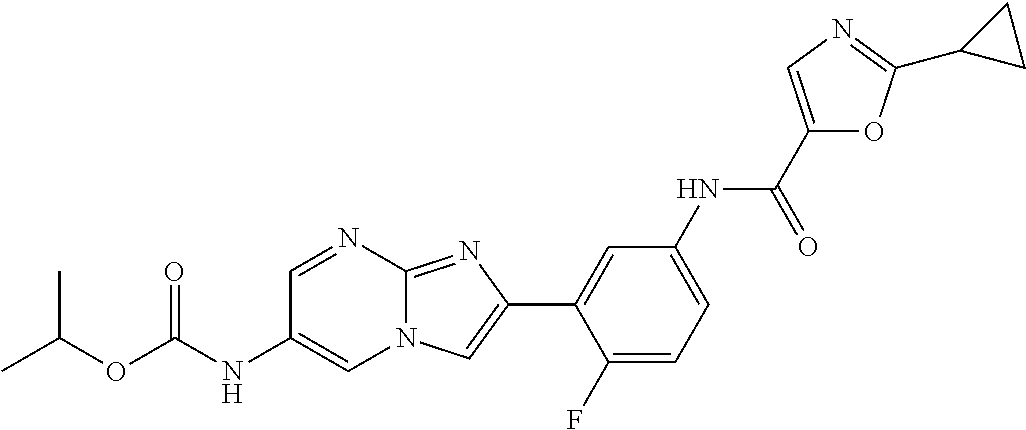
C1=NC2=NC(C3=CC(NC(C4=CN=C(C5CC5)O4)=O)=CC=C3F)=CN2C=C1NC(OC(C)C)=O
